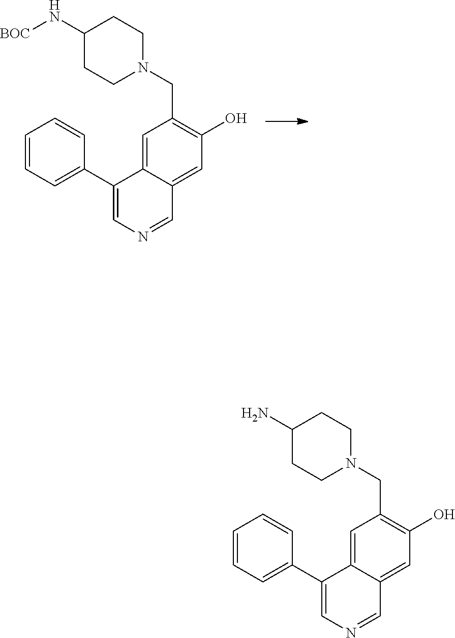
C1(C2=CC=CC=C2)=CN=CC2=CC(O)=C(CN3CCC(N[BOC])CC3)C=C12.C1(C2=CC=CC=C2)=CN=CC2=CC(O)=C(CN3CCC(N)CC3)C=C12
